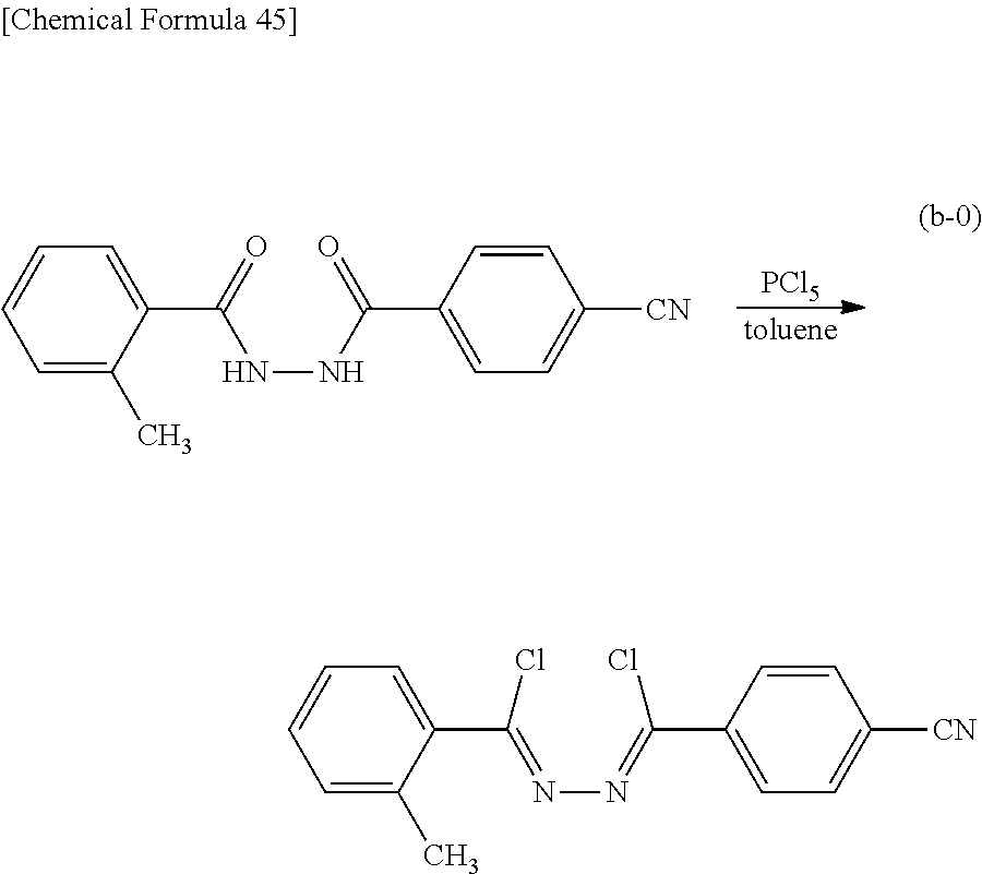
[PCl5].C1=C(C)C(C(=O)NNC(=O)C2=CC=C([CN])C=C2)=CC=C1.C1=C(C)C(C(=NN=C(C2=CC=C([CN])C=C2)Cl)Cl)=CC=C1
